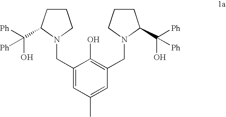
C1(CN2CCCC2C([Ph])(O)[Ph])=CC(C)=CC(CN2C(C(O)([Ph])[Ph])CCC2)=C1O
